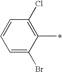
C1=C(Br)C(C)=C(Cl)C=C1
